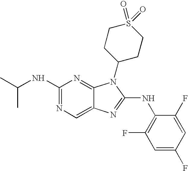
N1=C(NC(C)C)N=C2C(=C1)N=C(NC1=C(F)C=C(F)C=C1F)N2C1CCS(=O)(=O)CC1
